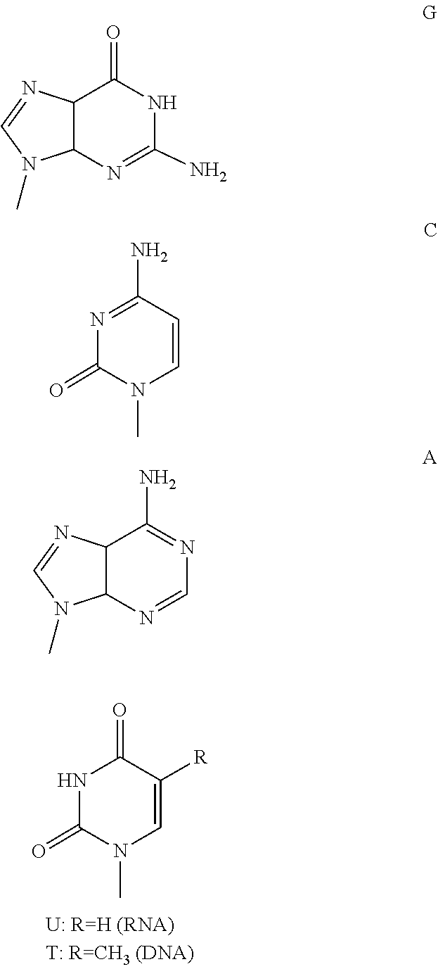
N1(C)C(=O)NC(=O)C([R])=C1.N1(C)C=NC2C1N=C(N)NC2=O.N1(C)C(=O)N=C(N)C=C1.N1=C(N)C2N=CN(C)C2N=C1
